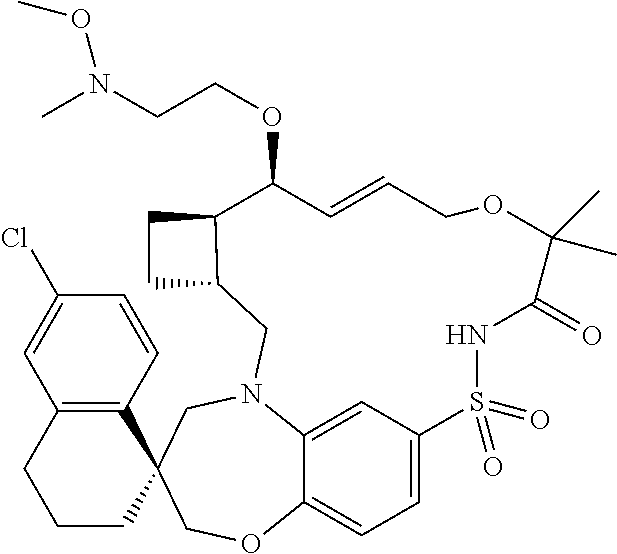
C1=C2C3=CC=C1S(=O)(=O)NC(=O)C(C)(C)OCC=CC(OCCN(C)OC)C1C(CN2CC2(CO3)C3=C(CCC2)C=C(Cl)C=C3)CC1
